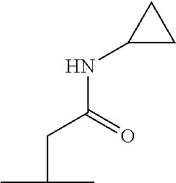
C1(NC(CC(C)C)=O)CC1
